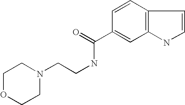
C1=CC(C(=O)NCCN2CCOCC2)=CC2=C1C=CN2
